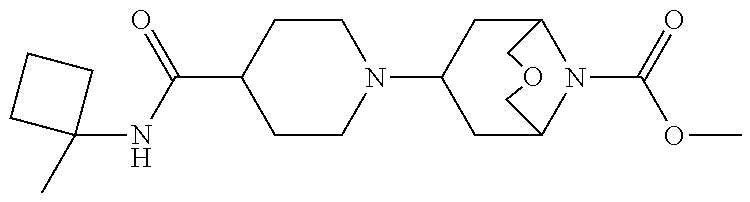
C1CN(C2CC3N(C(=O)OC)C(C2)COC3)CCC1C(NC1(C)CCC1)=O
